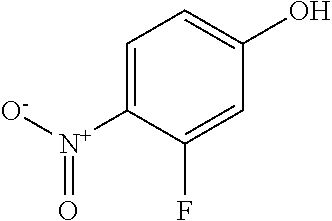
[O-][N+](C1=CC=C(O)C=C1F)=O
